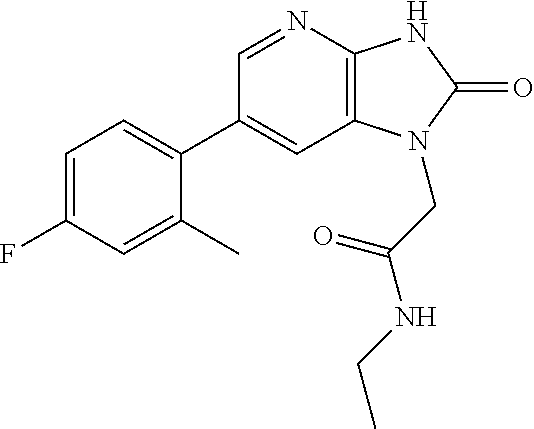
C1(C2=CC=C(F)C=C2C)=CC2=C(N=C1)NC(=O)N2CC(=O)NCC
